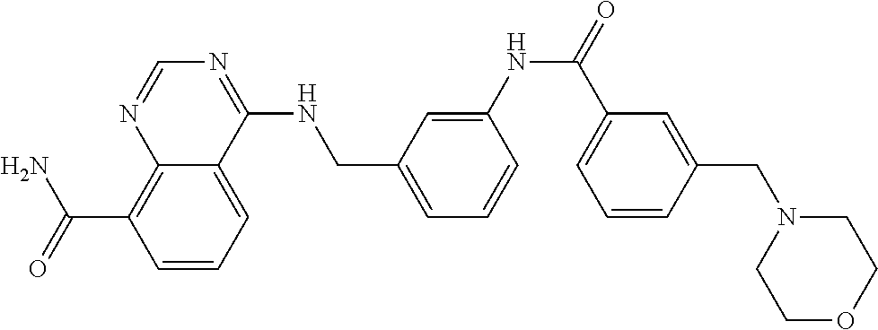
C(C1=C2N=CN=C(NCC3=CC=CC(NC(=O)C4=CC=CC(CN5CCOCC5)=C4)=C3)C2=CC=C1)(N)=O
